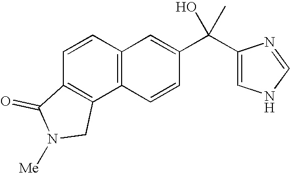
C12=C(C=CC(C(O)(C)C3=CNC=N3)=C1)C1=C(C=C2)C(=O)N([Me])C1
